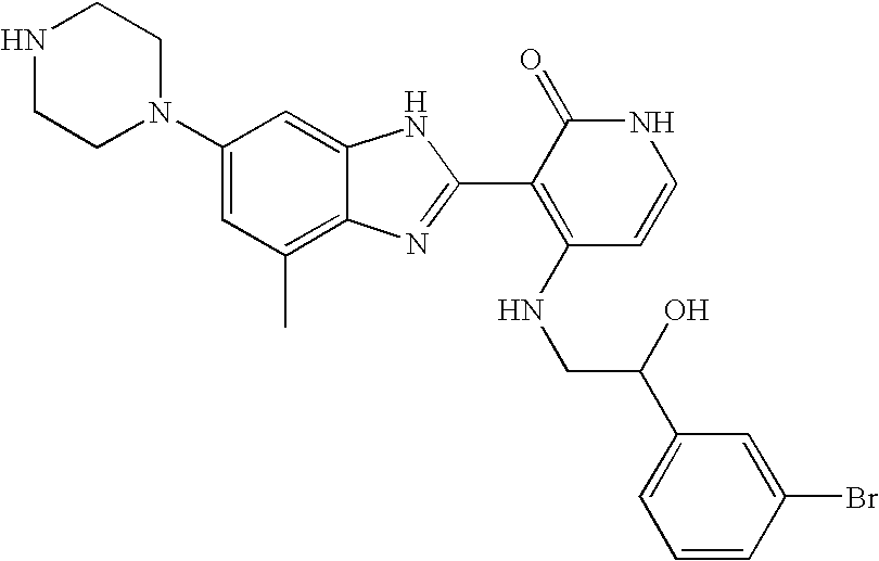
C1(C)=C2C(=CC(N3CCNCC3)=C1)NC(C1=C(NCC(C3=CC=CC(Br)=C3)O)C=CNC1=O)=N2
